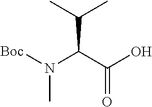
[Boc]N(C(C(O)=O)C(C)C)C
